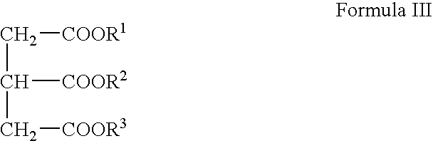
C(C([COOR2])C[COOR3])[COOR1]
